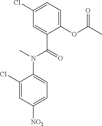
C1(OC(C)=O)=CC=C(Cl)C=C1C(=O)N(C1=CC=C([NO2])C=C1Cl)C
